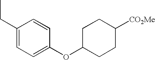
C1=CC(OC2CCC([CO2Me])CC2)=CC=C1CC
